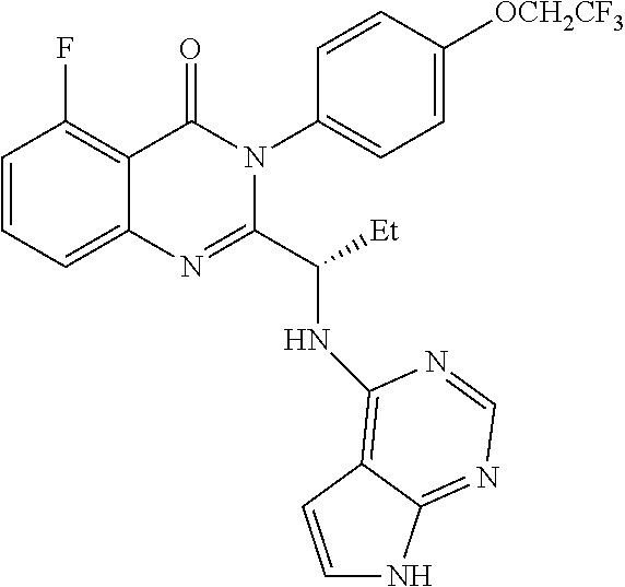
C1=CC=C2C(=C1F)C(=O)N(C1=CC=C([OCH2CF3])C=C1)C(C(NC1=C3C(=NC=N1)NC=C3)[Et])=N2
